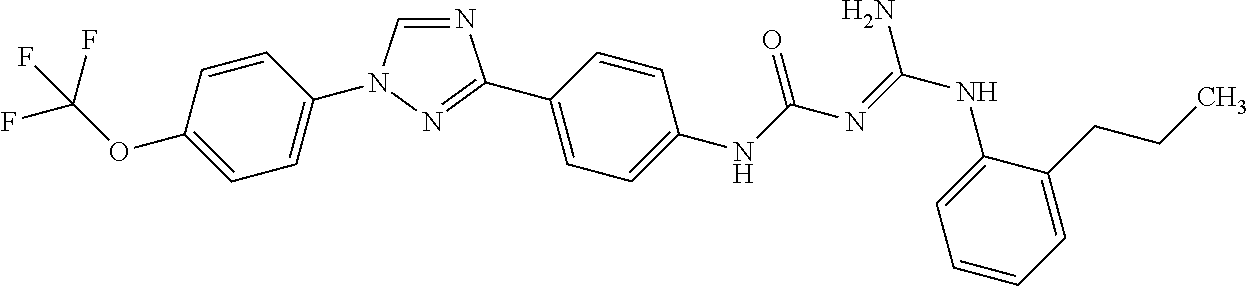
N1=CN(C2=CC=C(OC(F)(F)F)C=C2)N=C1C1=CC=C(NC(N=C(NC2=CC=CC=C2CCC)N)=O)C=C1
